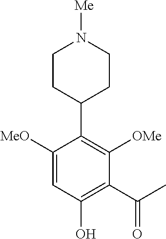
C1([MeO])=CC(O)=C(C(=O)C)C([OMe])=C1C1CCN([Me])CC1
